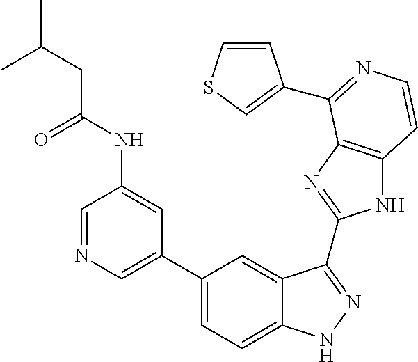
C1(C2=CN=CC(NC(=O)CC(C)C)=C2)=CC=C2C(=C1)C(C1=NC3=C(N1)C=CN=C3C1=CSC=C1)=NN2
